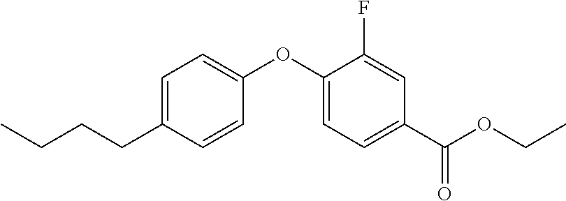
C1(OC2=CC=C(C(OCC)=O)C=C2F)=CC=C(CCCC)C=C1
